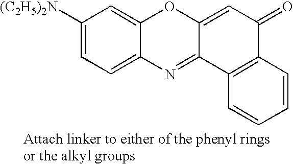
C1([(C2H5)2N])=CC=C2C(=C1)OC1=CC(=O)C3=C(C1=N2)C=CC=C3
